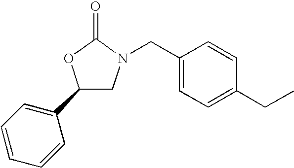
C1=CC=CC(C2CN(CC3=CC=C(CC)C=C3)C(=O)O2)=C1
